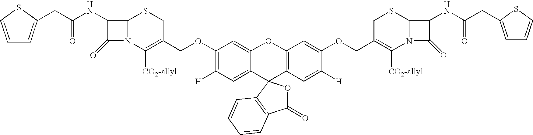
C(C(NC1C(=O)N2C1SCC(COC1=C([H])C=C3C(=C1)OC1=C(C=C([H])C(OCC4=C([CO2-allyl])N5C(SC4)C(NC(=O)CC4=CC=CS4)C5=O)=C1)C31OC(=O)C3=C1C=CC=C3)=C2[CO2-allyl])=O)C1=CC=CS1
